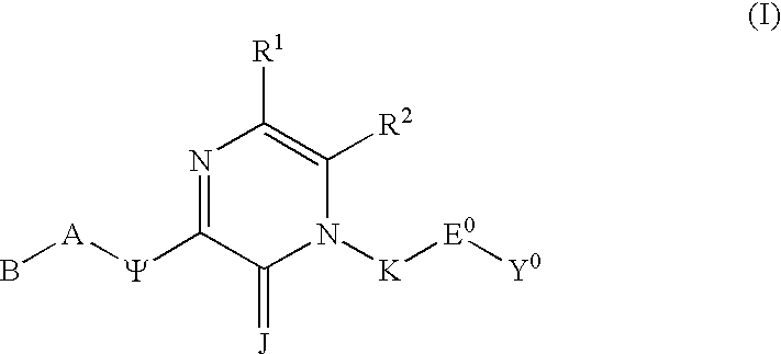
N1=C([Y][A]B)C(=[J])N([K][E0][Y0])C([R2])=C1[R1]
